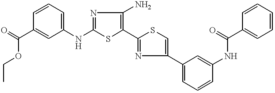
N(C1=NC(N)=C(C2=NC(C3=CC=CC(NC(C4=CC=CC=C4)=O)=C3)=CS2)S1)C1=CC=CC(C(OCC)=O)=C1
